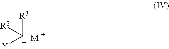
[R3][C-]([Y])[R2].[M]
